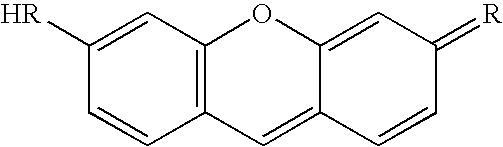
C12=C(C=C([HR])C=C1)OC1=CC(=[R])C=CC1=C2
